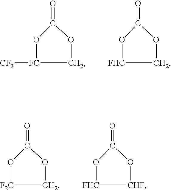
O1C(=O)OC[FC]1[CF3].O1C(=O)OC[FHC]1.O1C(=O)OC[F2C]1.O1C(=O)O[CHF][FHC]1
